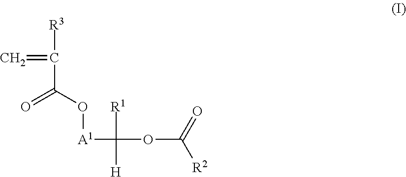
C=C([R3])C(O[A1]C(OC(=O)[R2])([R1])[H])=O
